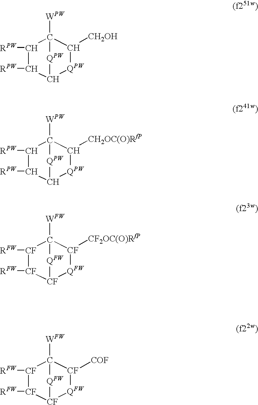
C1([RPW])C([RPW])C2[QPW]C([CH2OH])C1([WPW])[QPW]2.C1([RPW])C([RPW])C2[QPW]C([CH2OC(O)RfP])C1([WPW])[QPW]2.[CF]1([RFW])[CF]([RFW])[CF]2[QFW][CF]([CF2OC(O)RfP])C1([WFW])[QFW]2.[CF]1([RFW])[CF]([RFW])[CF]2[QFW][CF]([COF])C1([WFW])[QFW]2
